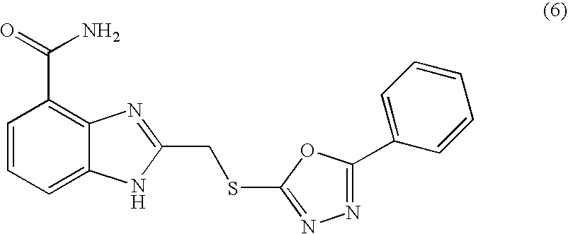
C1=CC=C2C(=C1C(=O)N)N=C(CSC1=NN=C(C3=CC=CC=C3)O1)[N H]2
